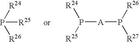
P([R25])([R24])[R26].P([A]P([R27])[R26])([R25])[R24]
